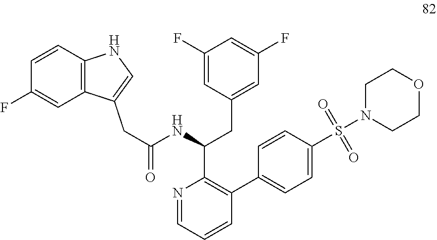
N1=CC=CC(C2=CC=C(S(N3CCOCC3)(=O)=O)C=C2)=C1C(NC(=O)CC1=CNC2=C1C=C(F)C=C2)CC1=CC(F)=CC(F)=C1
